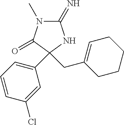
C1(=N)N(C)C(=O)C(CC2=CCCCC2)(C2=CC=CC(Cl)=C2)N1
